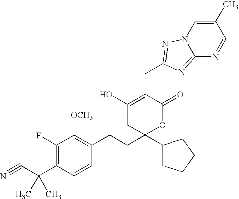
C1(F)=C(C(C#N)(C)C)C=CC(CCC2(C3CCCC3)OC(=O)C(CC3=NN4C=C(C)C=NC4=N3)=C(O)C2)=C1[OCH3]
